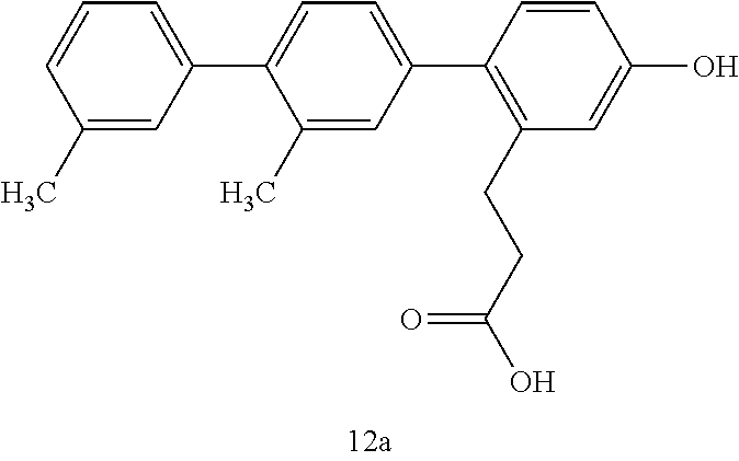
C1(C)=CC(C2=CC=C(C3=C(CCC(O)=O)C=C(O)C=C3)C=C2C)=CC=C1
